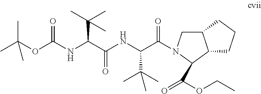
CC(OC(NC(C(=O)NC(C(=O)N1C(C(OCC)=O)C2C(C1)CCC2)C(C)(C)C)C(C)(C)C)=O)(C)C
